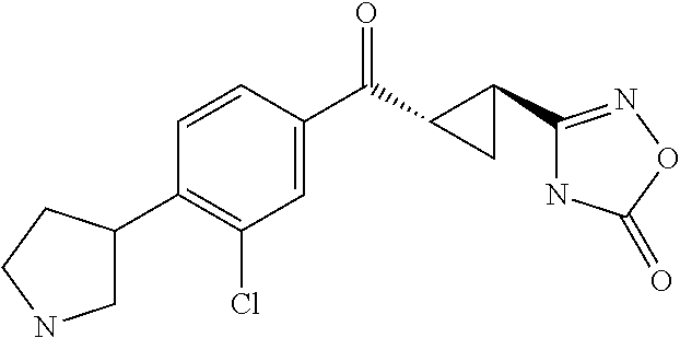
C1=CC(C(C2C(C3=NOC(=O)N3)C2)=O)=CC(Cl)=C1C1CNCC1
